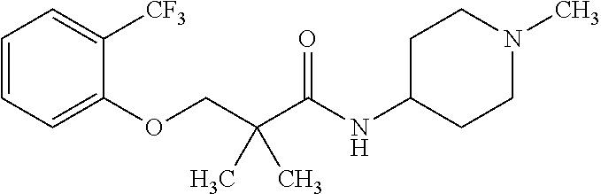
C1=CC=C(OCC(C(NC2CCN(C)CC2)=O)(C)C)C([CF3])=C1
